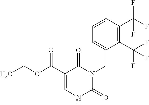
C1(C(F)(F)F)=C(C(F)(F)F)C=CC=C1CN1C(=O)C(C(OCC)=O)=CNC1=O
